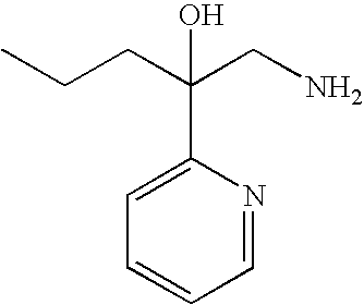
C(CN)(CCC)(C1=CC=CC=N1)O
